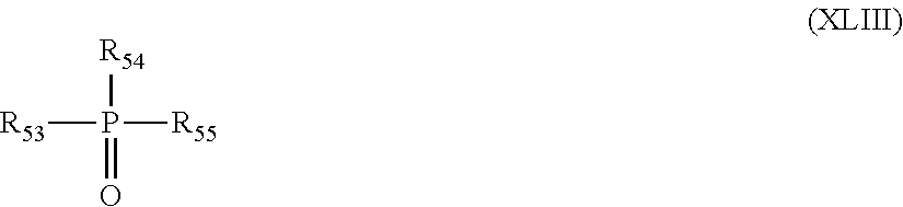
[R53]P([R55])([R54])=O
